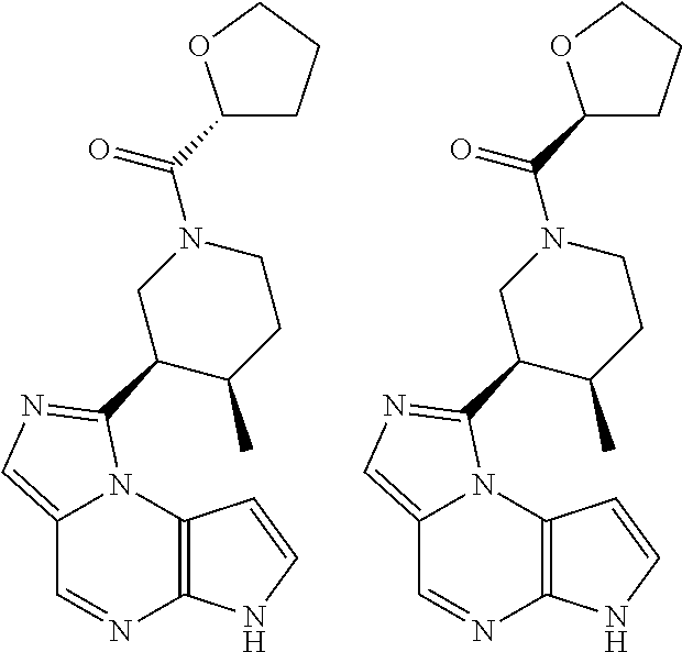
C12=CN=C(C3C(C)CCN(C(C4CCCO4)=O)C3)N1C1=C(N=C2)NC=C1.C12=CN=C(C3C(C)CCN(C(C4CCCO4)=O)C3)N1C1=C(N=C2)NC=C1
